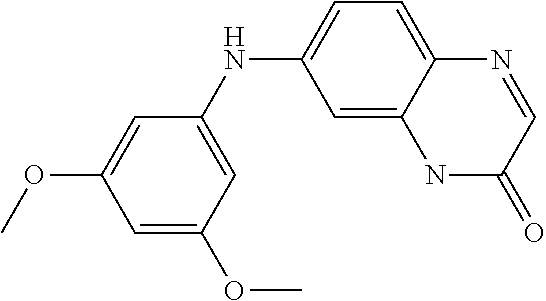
C1=C(OC)C=C(NC2=CC=C3C(=C2)NC(=O)C=N3)C=C1OC
